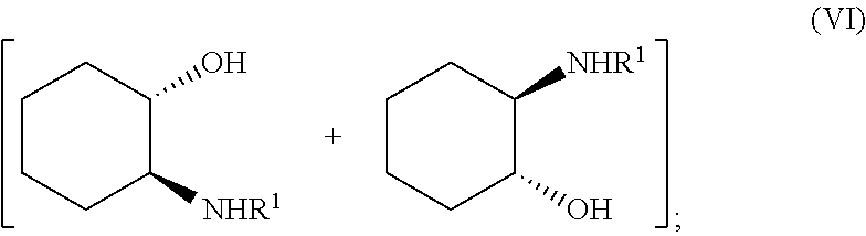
C1CCC(O)C([NHR1])C1.C1CCC([NHR1])C(O)C1
